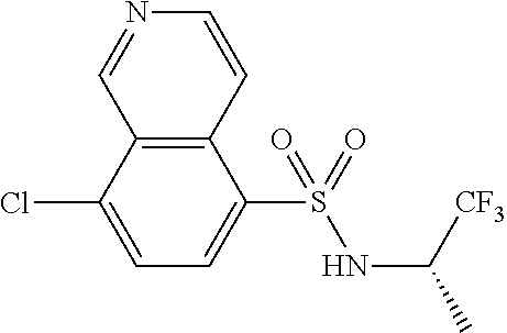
C12=C(C(Cl)=CC=C1S(=O)(NC(C)[CF3])=O)C=NC=C2
